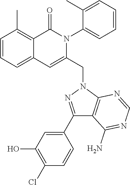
C1=CC=C2C(=C1C)C(=O)N(C1=CC=CC=C1C)C(CN1C3=C(C(N)=NC=N3)C(C3=CC(O)=C(Cl)C=C3)=N1)=C2
